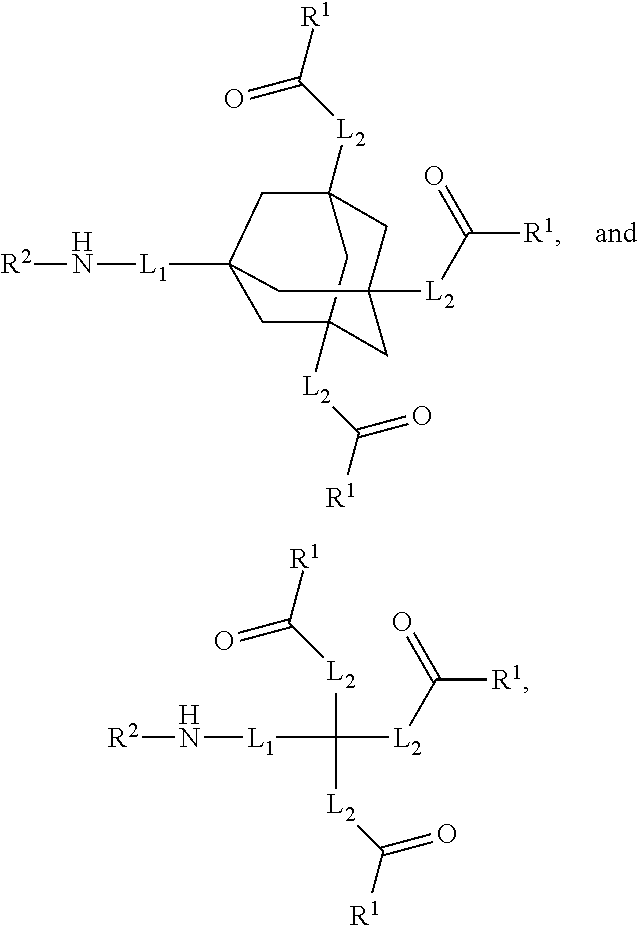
C12([L2]C([R1])=O)CC3([L2]C([R1])=O)CC([L2]C([R1])=O)(C1)CC([L1]N[R2])(C2)C3.C([L2]C([R1])=O)([L2]C([R1])=O)([L2]C([R1])=O)[L1]N[R2]
